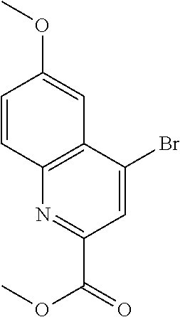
C1=CC2=C(C=C1OC)C(Br)=CC(C(=O)OC)=N2
